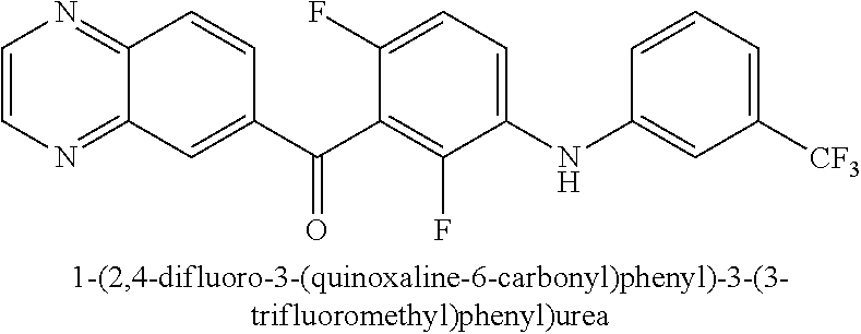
C1=CN=C2C(=N1)C=CC(C(C1=C(F)C(NC3=CC([CF3])=CC=C3)=CC=C1F)=O)=C2
